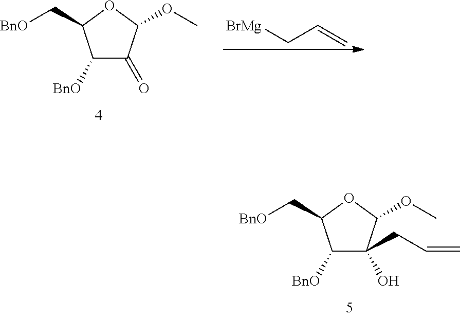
C1([BnO])C(O)(CC=C)C(OC)OC1C[BnO].C1([BnO])C(=O)C(OC)OC1C[BnO].[BrMg]CC=C
